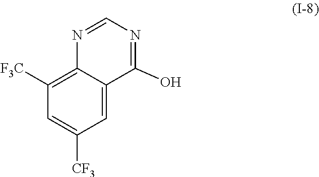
C12=CC([CF3])=CC([F3C])=C1N=CN=C2O
